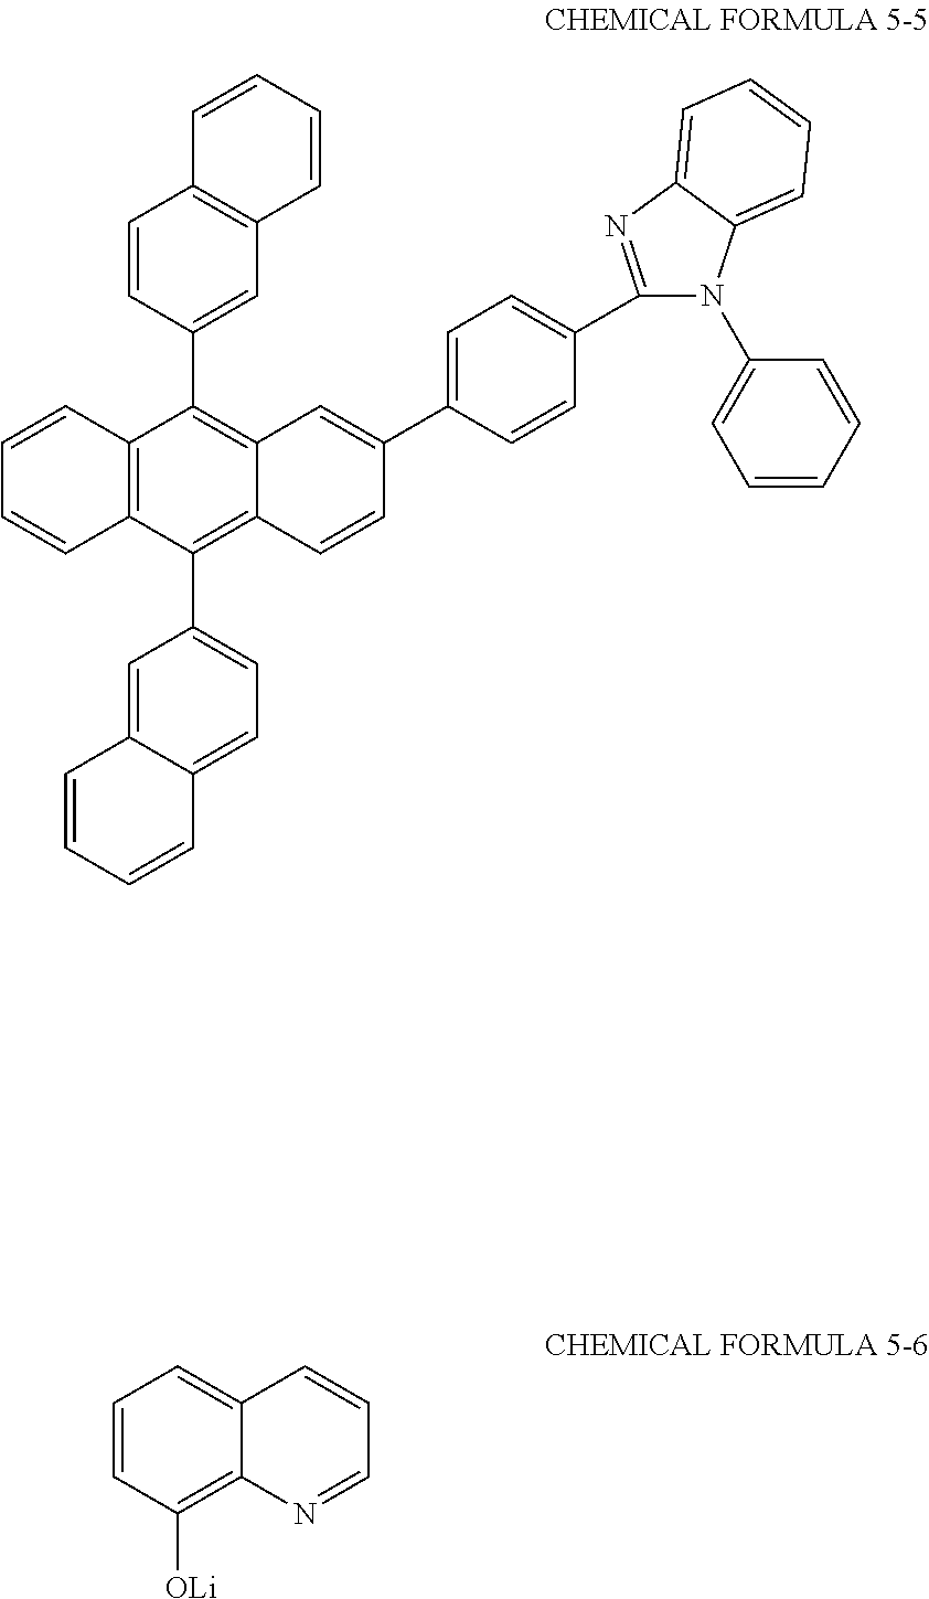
C12=C(C(C3=CC=C4C(=C3)C=CC=C4)=C3C(=C1C1=CC4=C(C=C1)C=CC=C4)C=C(C1=CC=C(C4=NC5=CC=CC=C5N4C4=CC=CC=C4)C=C1)C=C3)C=CC=C2.C1=CC([OLi])=C2C(=C1)C=CC=N2
